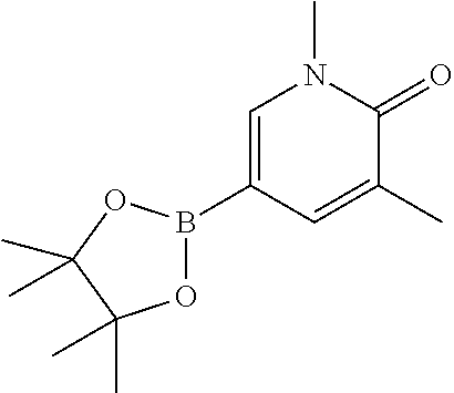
C1=C(B2OC(C)(C)C(C)(C)O2)C=C(C)C(=O)N1C
